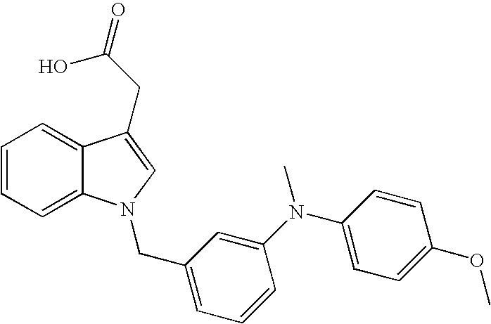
C1=CC=C2C(=C1)C(CC(O)=O)=CN2CC1=CC=CC(N(C2=CC=C(OC)C=C2)C)=C1
